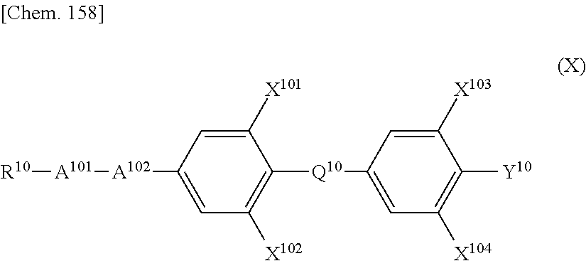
C1([X101])=CC([A102][A101][R10])=CC([X102])=C1[Q10]C1=CC([X104])=C([Y10])C([X103])=C1
